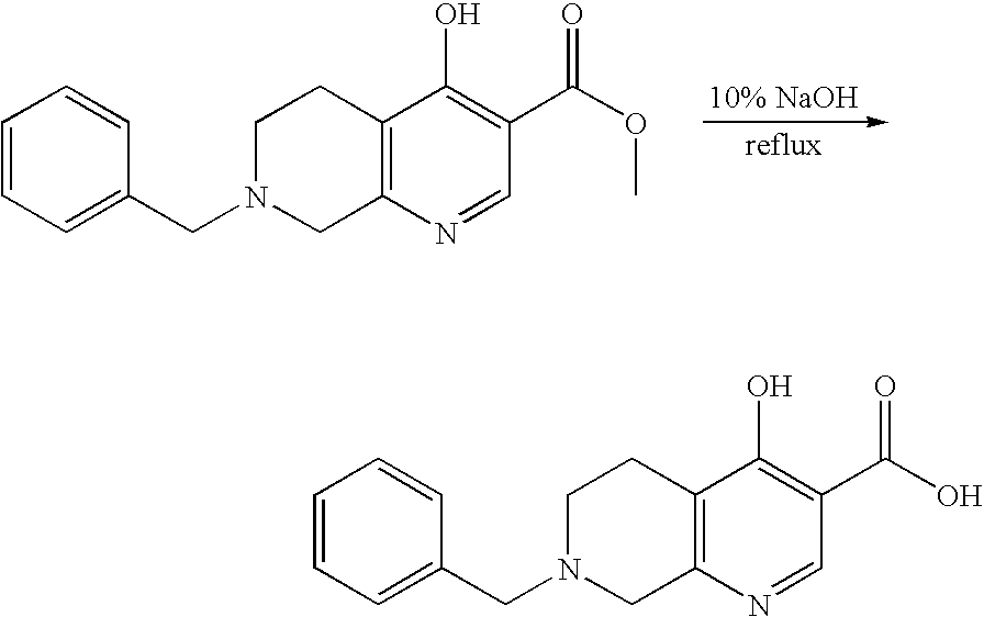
C1=CC=C(CN2CC3=C(CC2)C(O)=C(C(OC)=O)C=N3)C=C1.C1=CC=C(CN2CC3=C(CC2)C(O)=C(C(O)=O)C=N3)C=C1
